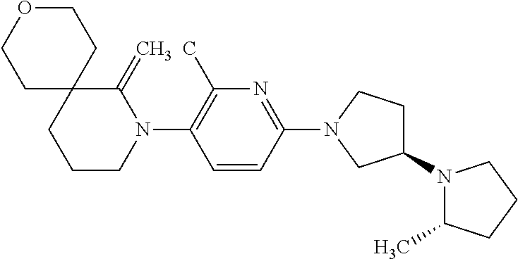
C1CCN(C2=C(C)N=C(N3CCC(N4C(C)CCC4)C3)C=C2)C(=C)C12CCOCC2
